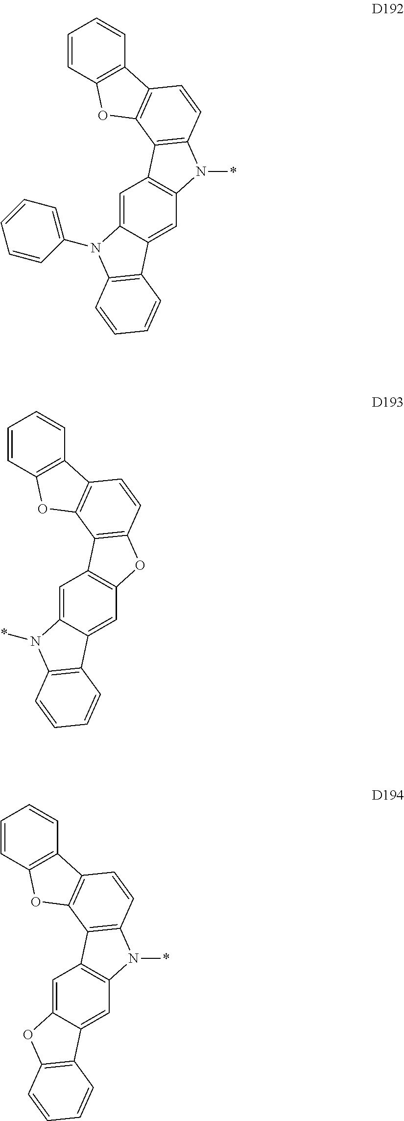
C1=CC2=C(C=C1)C1=C(O2)C2=C(C=C1)N(*)C1=C2C=C2C(=C1)C1=C(N2C2=CC=CC=C2)C=CC=C1.C1=CC2=C(C=C1)C1=C(O2)C2=C(C=C1)OC1=C2C=C2C(=C1)C1=C(N2*)C=CC=C1.C1=CC2=C(C=C1)C1=C(O2)C2=C(C=C1)N(*)C1=C2C=C2C(=C1)C1=C(O2)C=CC=C1
